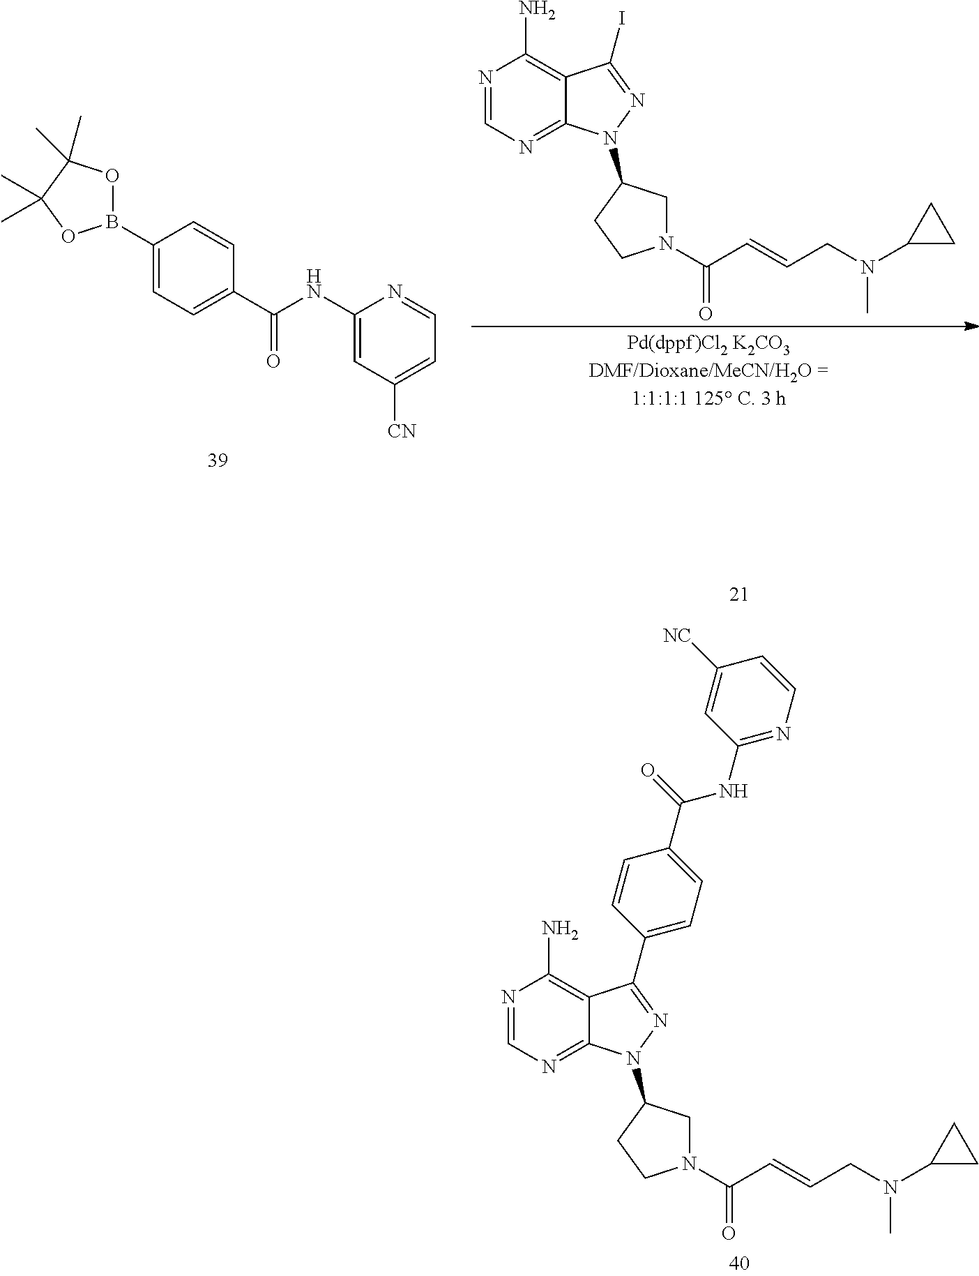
C1(B2OC(C)(C)C(C)(C)O2)=CC=C(C(NC2=CC([CN])=CC=N2)=O)C=C1.N1=CN=C2C(=C1N)C(I)=NN2C1CN(C(C=CCN(C2CC2)C)=O)CC1.N1=CN=C2C(=C1N)C(C1=CC=C(C(=O)NC3=NC=CC([NC])=C3)C=C1)=NN2C1CN(C(C=CCN(C2CC2)C)=O)CC1
